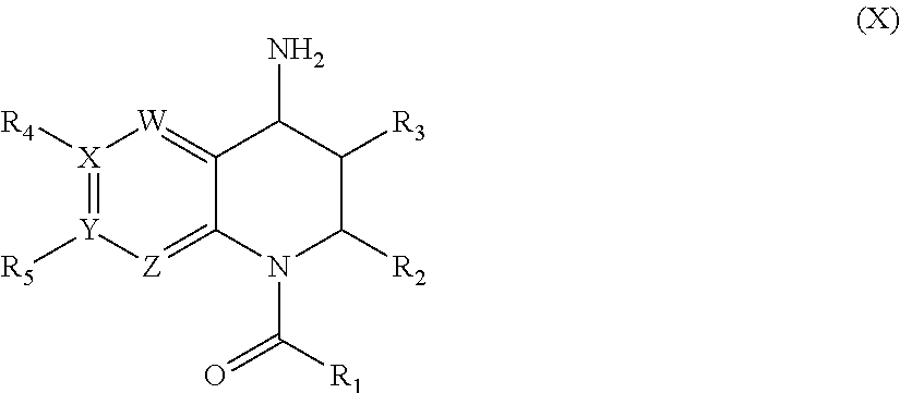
[X]1([R4])=[Y]([R5])[Z]=C2C(=[W]1)C(N)C([R3])C([R2])N2C([R1])=O
